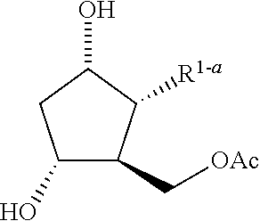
C1(O)C(C[OAc])C([R1-a])C(O)C1
